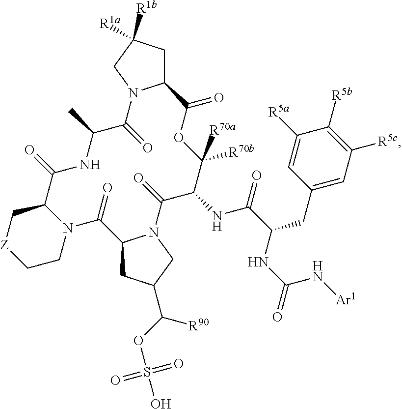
C12CC([R1a])([R1b])CN1C(=O)C(C)NC(=O)C1C[Z]CCN1C(=O)C1CC(C(OS(O)(=O)=O)[R90])CN1C(=O)C(NC(C(NC(=O)N[Ar1])CC1=CC([R5c])=C([R5b])C([R5a])=C1)=O)C([R70b])([R70a])OC2=O
